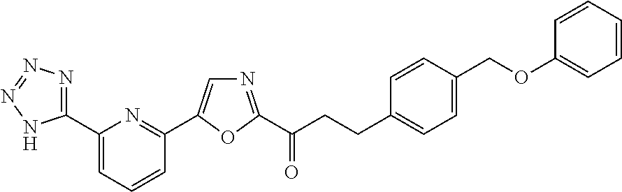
C1(C2=NN=NN2)=CC=CC(C2=CN=C(C(CCC3=CC=C(COC4=CC=CC=C4)C=C3)=O)O2)=N1
